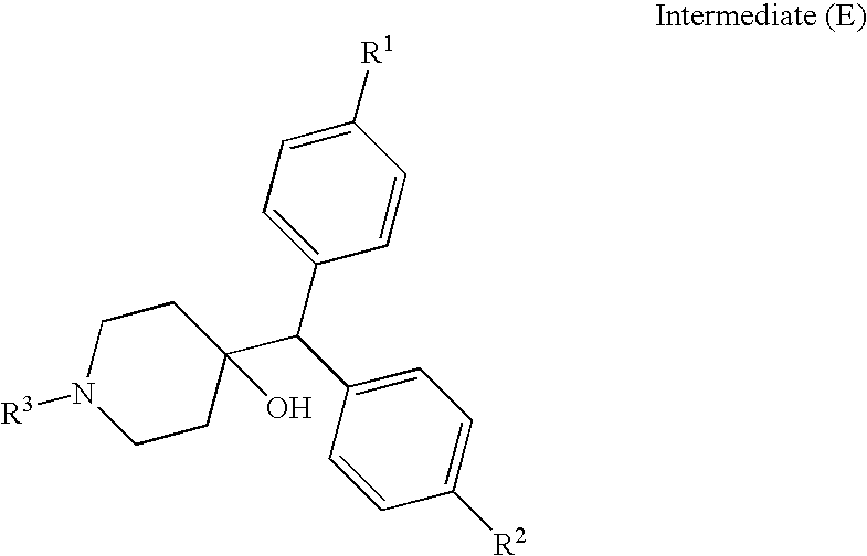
OC1(C(C2=CC=C([R2])C=C2)C2=CC=C([R1])C=C2)CCN([R3])CC1
